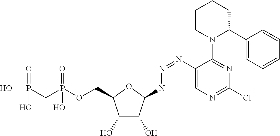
C1(O)C(O)C(N2C3=C(N=N2)C(N2C(C4=CC=CC=C4)CCCC2)=NC(Cl)=N3)OC1COP(CP(O)(=O)O)(=O)O
